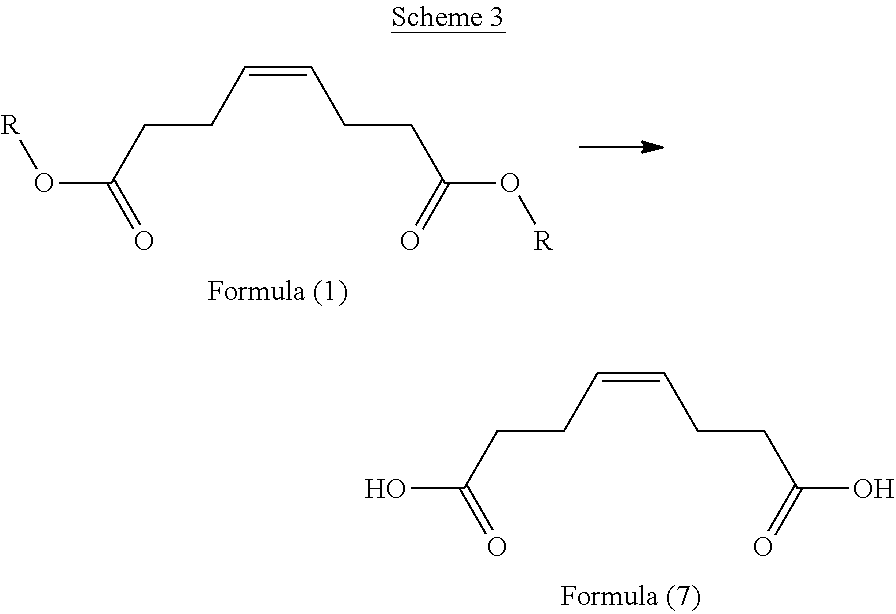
OC(=O)CCC=CCCC(O)=O.[R]OC(=O)CCC=CCCC(O[R])=O
